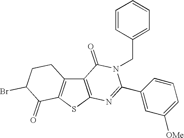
C12=C(SC3=C1CCC(Br)C3=O)N=C(C1=CC([OMe])=CC=C1)N(CC1=CC=CC=C1)C2=O
